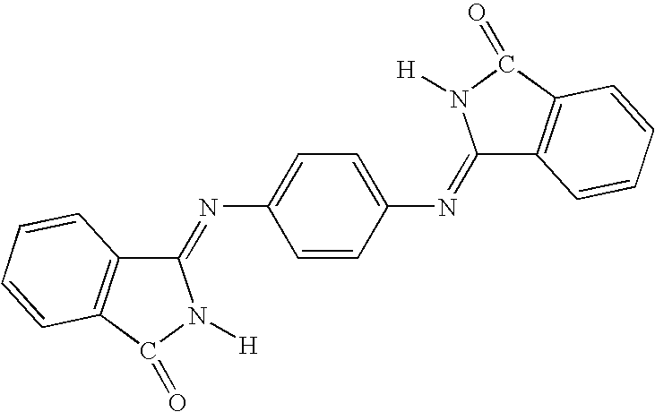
C1(=NC2=CC=C(N=C3C4=C(C(=O)N3[H])C=CC=C4)C=C2)C2=C(C(=O)N1[H])C=CC=C2
